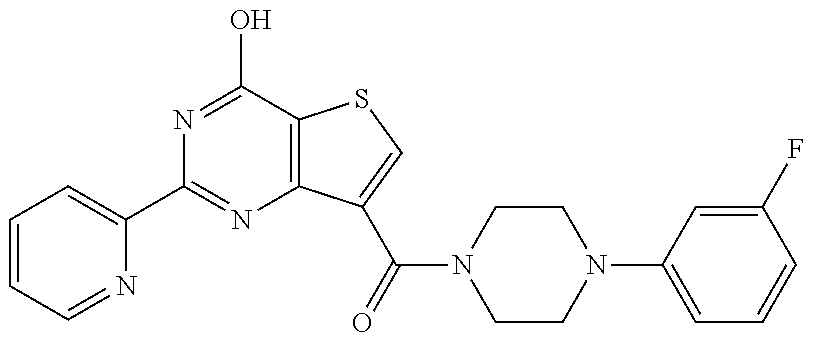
C1=CC=NC(C2=NC3=C(C(O)=N2)SC=C3C(=O)N2CCN(C3=CC=CC(F)=C3)CC2)=C1
